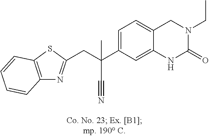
C(C1=CC=C2C(=C1)NC(=O)N(CC)C2)(C#N)(CC1=NC2=C(S1)C=CC=C2)C
